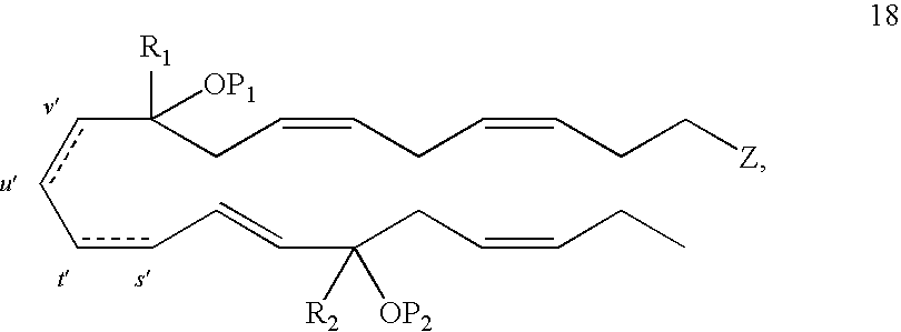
c(cC=CC(CC=CCC)([OP2])[R2])-ccC(CC=CCC=CCC[Z])([R1])[OP1]
